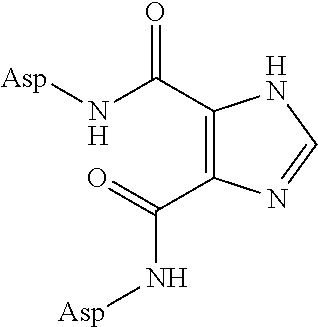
C1(C(N[Asp])=O)=C(C(=O)N[Asp])N=CN1
